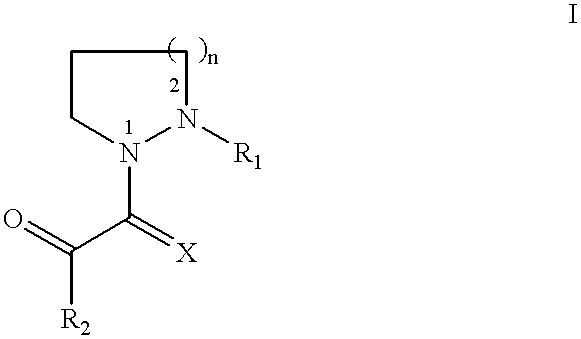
C1N(C(C(=O)[R2])=[X])N([R1])CC1
